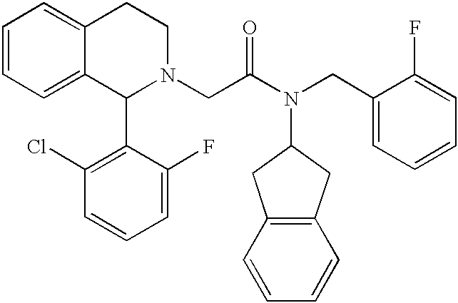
C1=CC=C2C(=C1)CCN(CC(N(CC1=CC=CC=C1F)C1CC3=C(C1)C=CC=C3)=O)C2C1=C(Cl)C=CC=C1F
